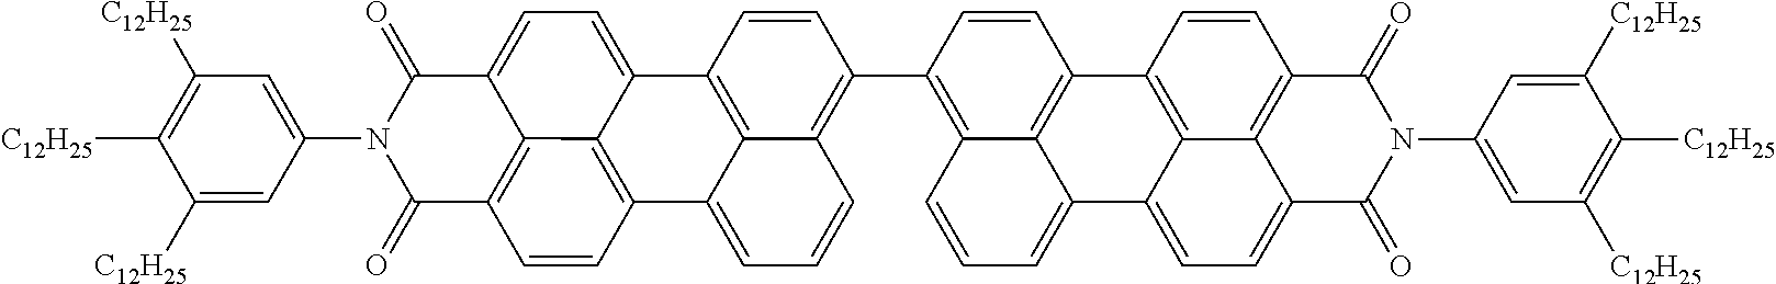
C1(=O)C2=CC=C3C4=C(C=CC(=C24)C(=O)N1C1=CC([C12H25])=C([C12H25])C([C12H25])=C1)C1=CC=CC2=C(C4=C5C6=C(C=C4)C4=C7C8=C(C=C4)C(=O)N(C4=CC([C12H25])=C([C12H25])C([C12H25])=C4)C(=O)C8=CC=C7C6=CC=C5)C=CC3=C21
